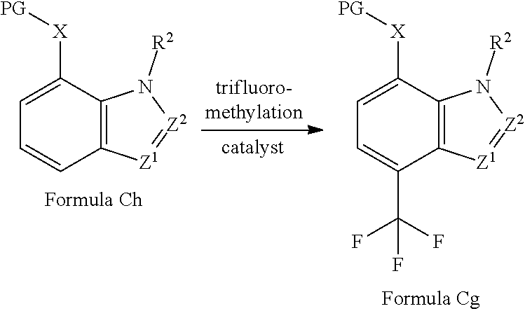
C12=C(C([X][PG])=CC=C1)N([R2])[Z2]=[Z1]2.C12=C(C([X][PG])=CC=C1C(F)(F)F)N([R2])[Z2]=[Z1]2
